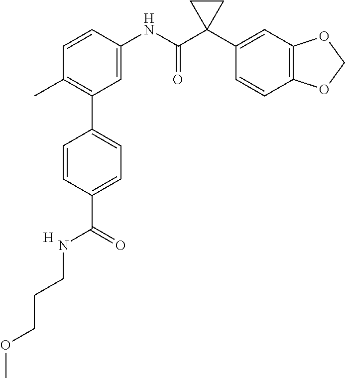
C1=C(NC(C2(C3=CC4=C(C=C3)OCO4)CC2)=O)C=CC(C)=C1C1=CC=C(C(=O)NCCCOC)C=C1.[H]
